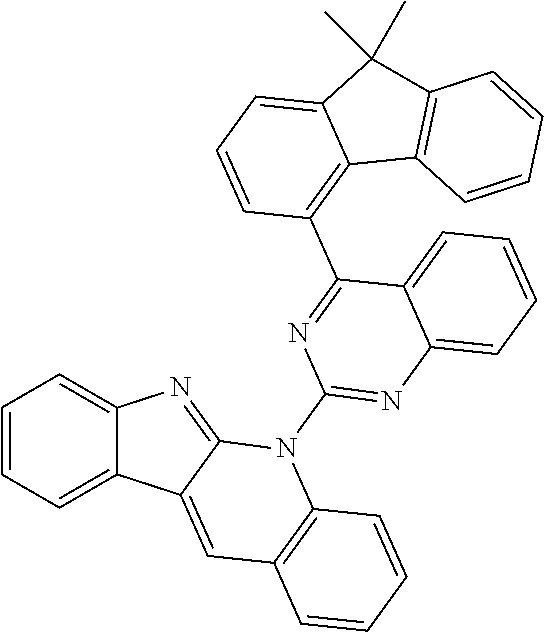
C1=CC=C2C(=C1)N=C1C2=CC2=C(N1C1=NC3=CC=CC=C3C(C3=C4C(=CC=C3)C(C)(C)C3=C4C=CC=C3)=N1)C=CC=C2
